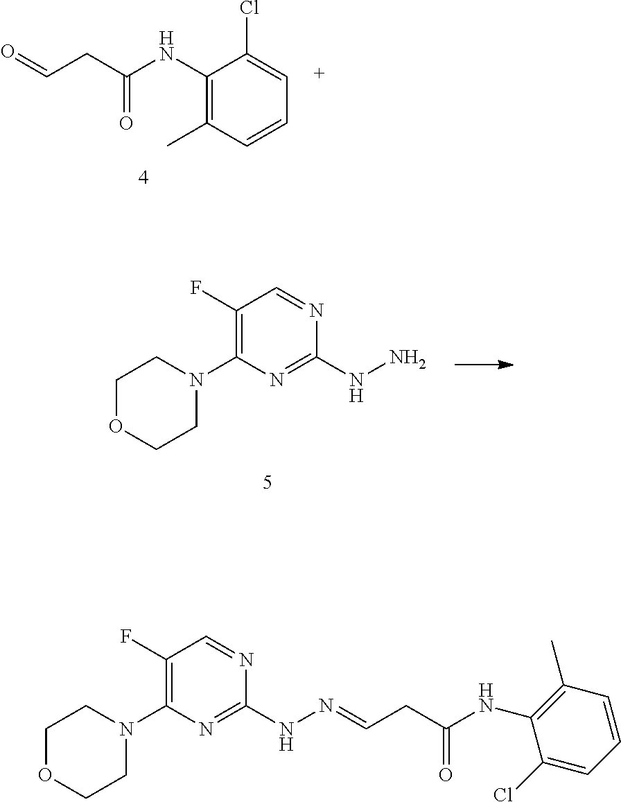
C1(F)=C(N2CCOCC2)N=C(NN)N=C1.C1(NC(CC=O)=O)=C(C)C=CC=C1Cl.C1(F)=C(N2CCOCC2)N=C(NN=CCC(NC2=C(C)C=CC=C2Cl)=O)N=C1
